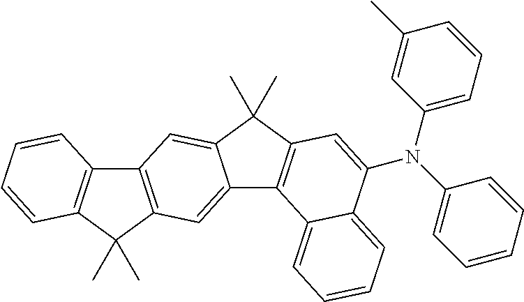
C12=C(C(C)(C)C3=CC4=C(C=C13)C(C)(C)C1=C4C=CC=C1)C=C(N(C1=CC=CC=C1)C1=CC=CC(C)=C1)C1=CC=CC=C21
